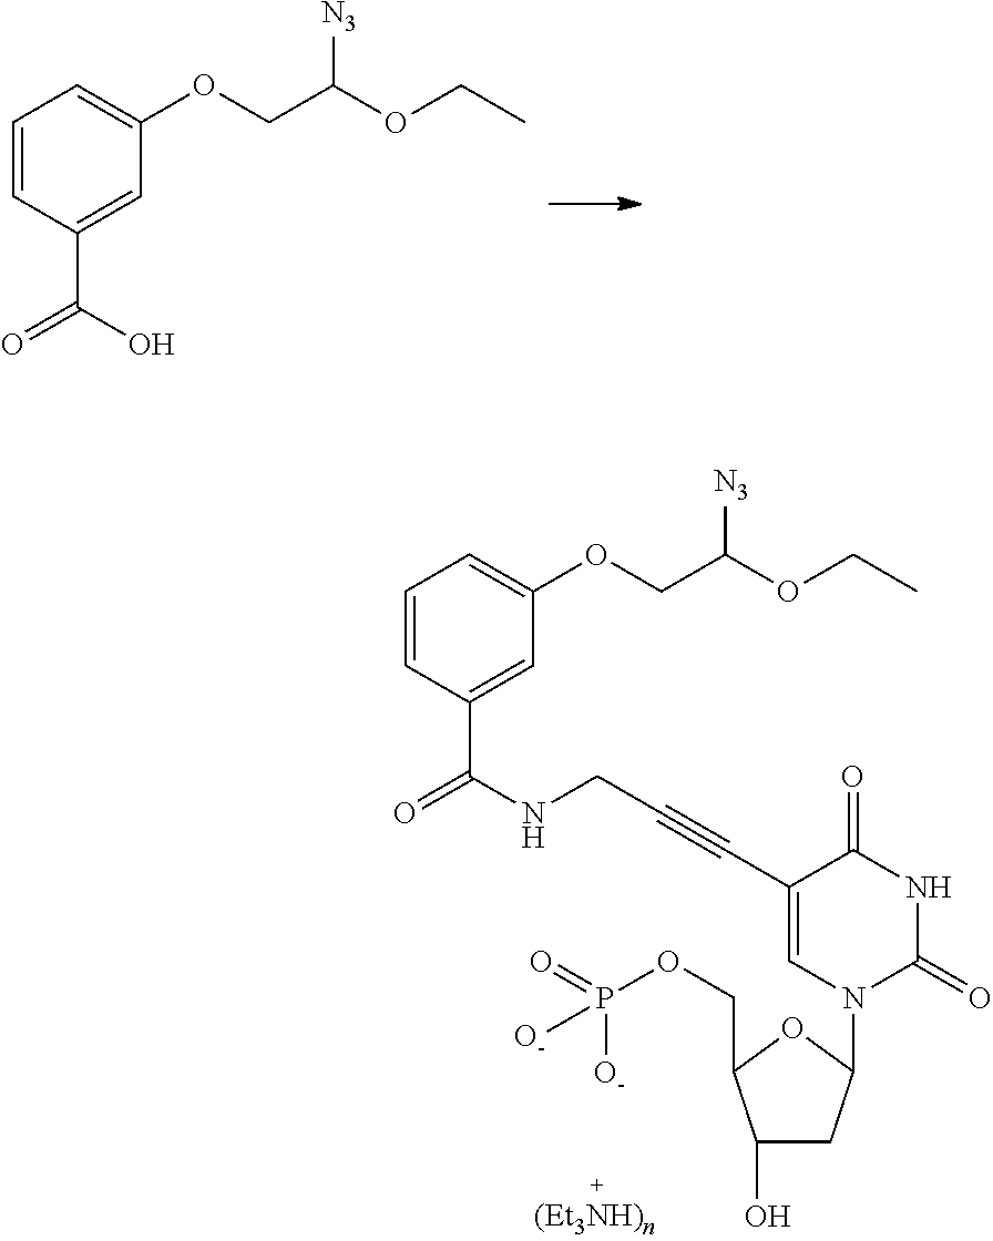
C1=CC(C(O)=O)=CC(OCC(OCC)[N3])=C1.C1=CC(C(NCC#CC2=CN(C3CC(O)C(COP([O-])([O-])=O)O3)C(=O)NC2=O)=O)=CC(OCC(OCC)[N3])=C1
